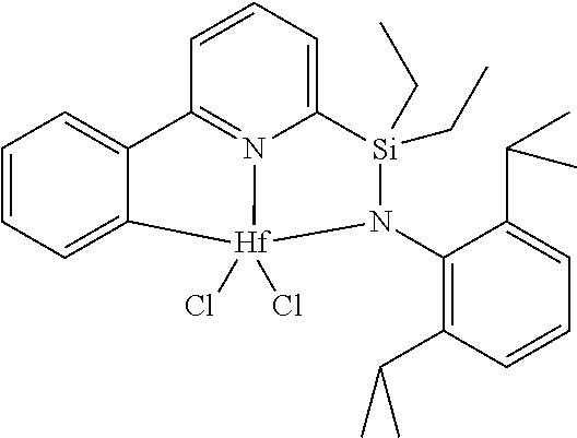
C1=CC=C2C(=C1)C1=N3C(=CC=C1)[Si](CC)(CC)N(C1=C(C(C)C)C=CC=C1C(C)C)[Hf]23(Cl)Cl
